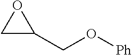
O(CC1OC1)[Ph]
